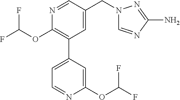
C1(OC(F)F)=C(C2=CC=NC(OC(F)F)=C2)C=C(CN2C=NC(N)=N2)C=N1
